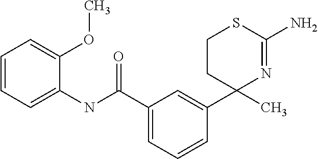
C1=CC=C(C(NC2=CC=CC=C2OC)=O)C=C1C1(C)N=C(N)SCC1
